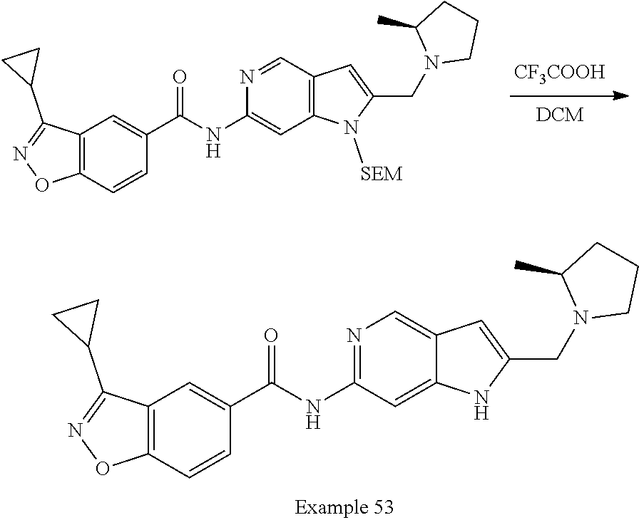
[CF3COOH].C12=C(C=CC(C(NC3=CC4=C(C=N3)C=C(CN3CCCC3C)N4[SEM])=O)=C1)ON=C2C1CC1.C12=C(C=CC(C(NC3=NC=C4C(=C3)NC(CN3CCCC3C)=C4)=O)=C1)ON=C2C1CC1
